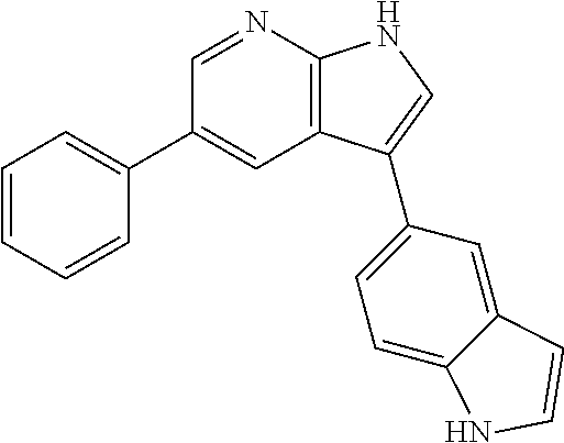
C1(C2=CC=CC=C2)=CC2=C(NC=C2C2=CC=C3C(=C2)C=CN3)N=C1
